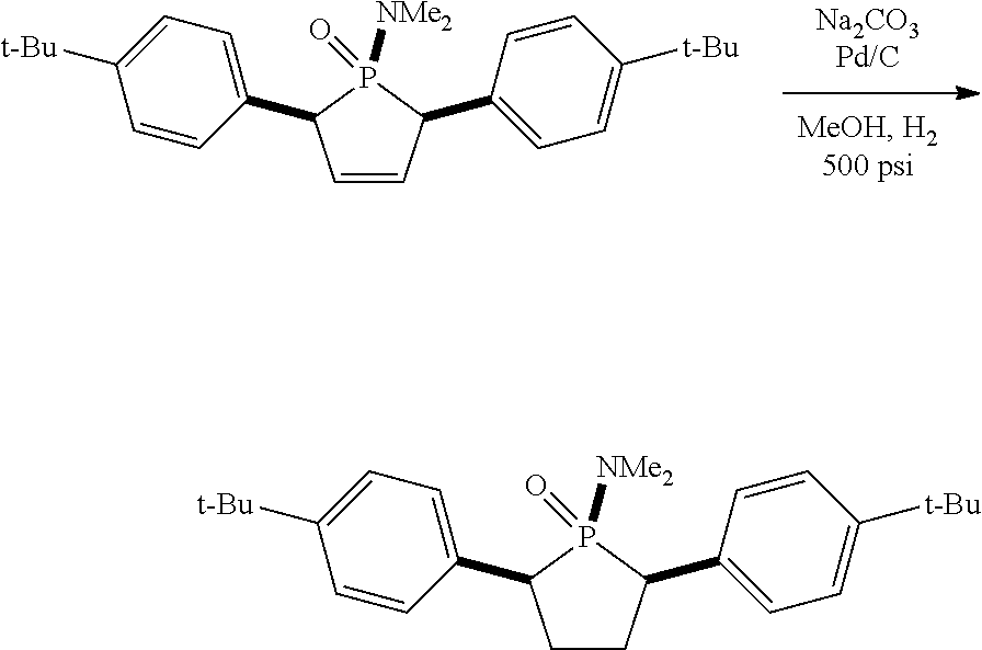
C1=CC(C2=CC=C([t-Bu])C=C2)P([NMe2])(=O)C1C1=CC=C([t-Bu])C=C1.C1CC(C2=CC=C([t-Bu])C=C2)P([NMe2])(=O)C1C1=CC=C([t-Bu])C=C1
